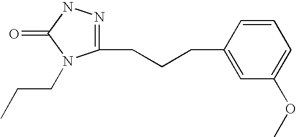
C1(CCCC2=CC(OC)=CC=C2)=NNC(=O)N1CCC
